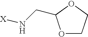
O1CCOC1CN[X]
